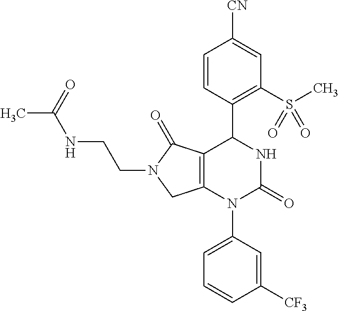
C12=C(N(C3=CC=CC([CF3])=C3)C(=O)NC1C1=C(S(C)(=O)=O)C=C([CN])C=C1)CN(CCNC(C)=O)C2=O
